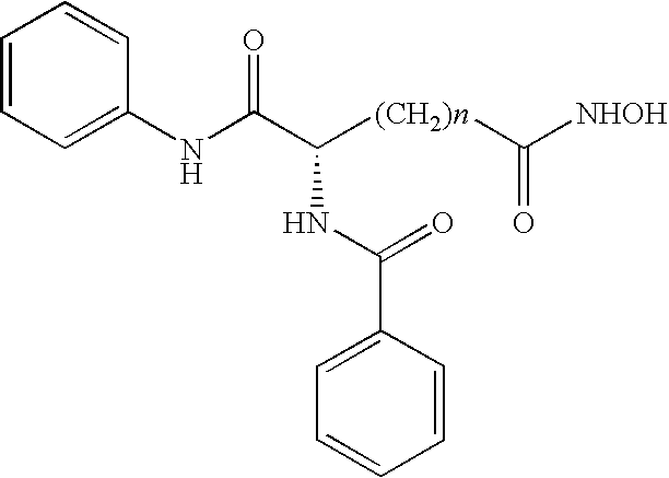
C1=C(NC(C([(CH2)n]C([NHOH])=O)NC(=O)C2=CC=CC=C2)=O)C=CC=C1
